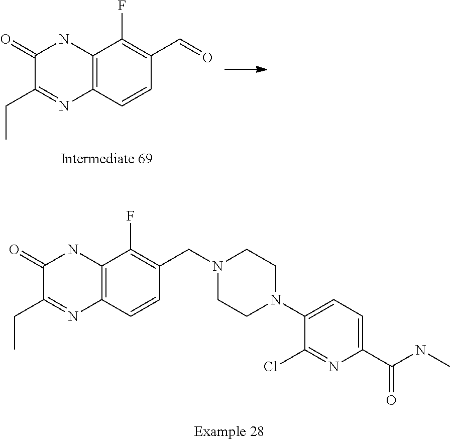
C12=C(C=CC(C=O)=C1F)N=C(CC)C(=O)N2.C1(N2CCN(CC3=C(F)C4=C(C=C3)N=C(CC)C(=O)N4)CC2)=CC=C(C(NC)=O)N=C1Cl
